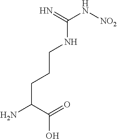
C(CC(N)C(=O)O)CNC(N[NO2])=N
